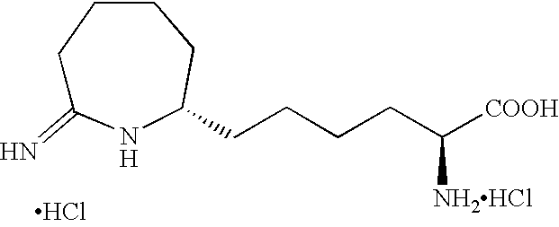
C1C(=N)NC(CCCCC([COOH])[NH2HCl])CCC1.Cl
